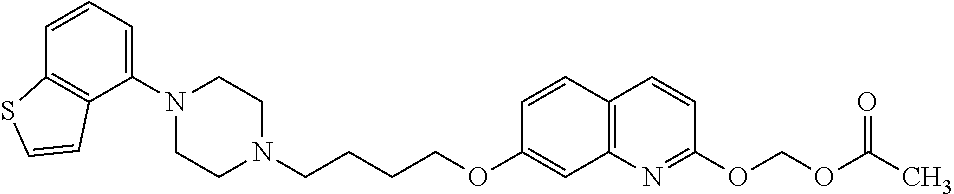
C1N(C2=CC=CC3=C2C=CS3)CCN(CCCCOC2=CC3=C(C=C2)C=CC(OCOC(=O)C)=N3)C1
